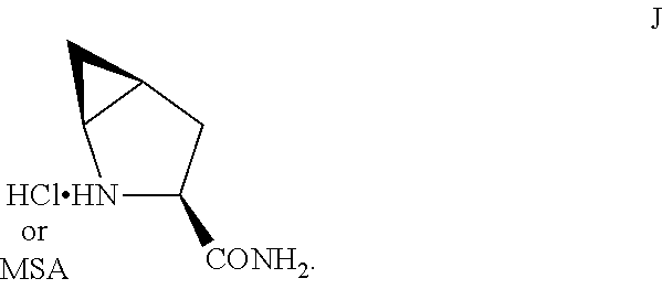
[HClHN]1C([CONH2])CC2C1C2
